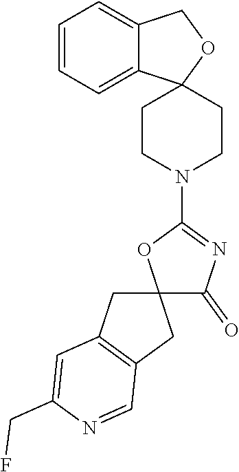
C12(C(=O)N=C(N3CCC4(CC3)C3=CC=CC=C3CO4)O1)CC1=C(C2)C=NC(CF)=C1
